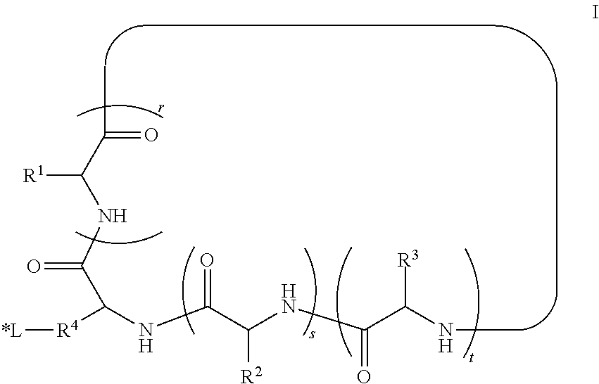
[R4]([*L])C(NC(C(NC(C(NC)[R3])=O)[R2])=O)C(NC(C(C)=O)[R1])=O
